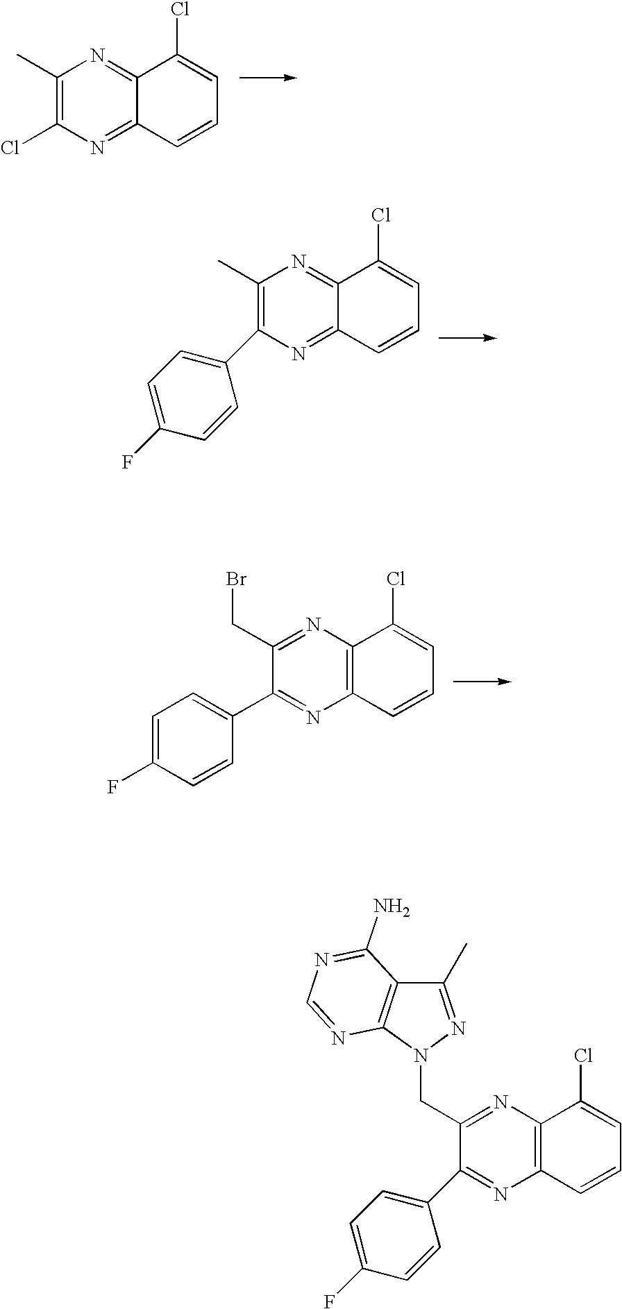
C1(C)=C(Cl)N=C2C(=N1)C(Cl)=CC=C2.C1(C)=C(C2=CC=C(F)C=C2)N=C2C(=N1)C(Cl)=CC=C2.C1(CBr)=NC2=C(N=C1C1=CC=C(F)C=C1)C=CC=C2Cl.C1(CN2C3=C(C(C)=N2)C(N)=NC=N3)=NC2=C(N=C1C1=CC=C(F)C=C1)C=CC=C2Cl
